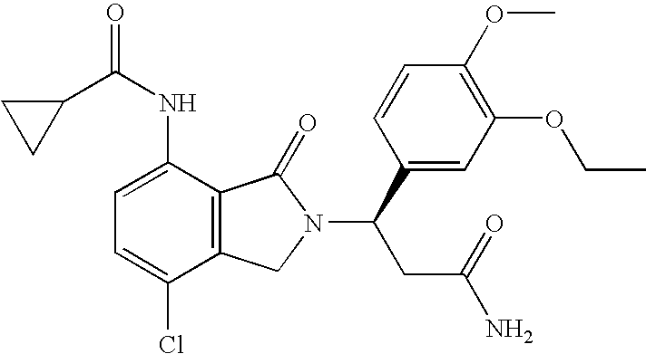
C1=C(NC(=O)C2CC2)C2=C(C(Cl)=C1)CN(C(C1=CC(OCC)=C(OC)C=C1)CC(N)=O)C2=O
